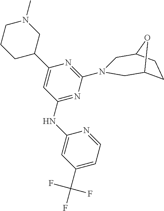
C1(NC2=CC(C(F)(F)F)=CC=N2)=NC(N2CC3CCC(C2)O3)=NC(C2CN(C)CCC2)=C1
